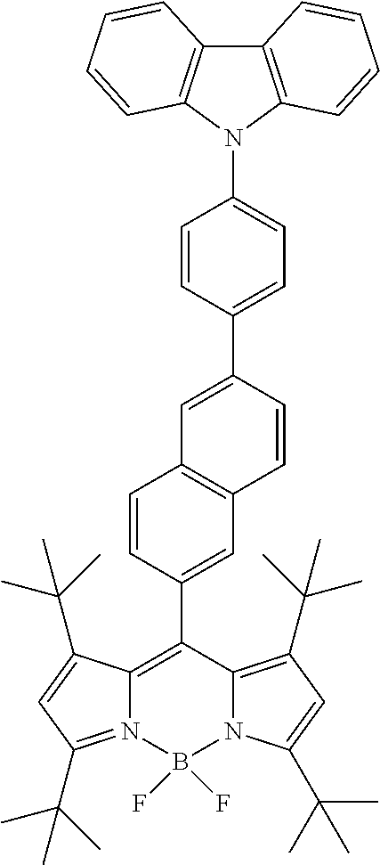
C1(C2=CC3=C(C=C2)C=C(C2=CC=C(N4C5=C(C6=C4C=CC=C6)C=CC=C5)C=C2)C=C3)=C2N(=C(C(C)(C)C)C=C2C(C)(C)C)B(F)(F)N2C1=C(C(C)(C)C)C=C2C(C)(C)C
